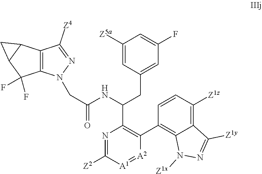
C1([Z5a])=CC(CC(NC(CN2C3=C(C([Z4])=N2)C2C(C3(F)F)C2)=O)C2=C(C3=C4C(=C([Z1z])C=C3)C([Z1y])=NN4[Z1x])[A2]=[A1]C([Z2])=N2)=CC(F)=C1
